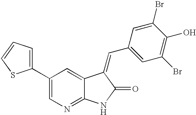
C1(C2=CC=CS2)=CN=C2C(=C1)C(=CC1=CC(Br)=C(O)C(Br)=C1)C(=O)N2
